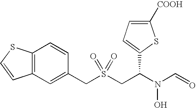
C(S(CC(N(C=O)O)C1=CC=C([COOH])S1)(=O)=O)C1=CC2=C(C=C1)SC=C2
